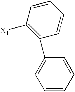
C1(C2=CC=CC=C2)=C([X1])C=CC=C1
